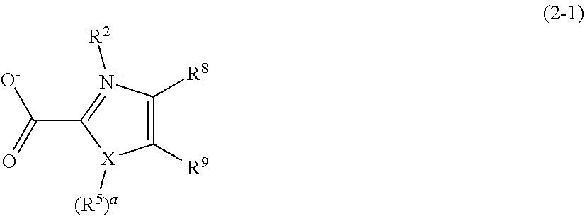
C1([R9])=C([R8])[N+]([R2])=C(C(=O)[O-])[X]1[(R5)a]
